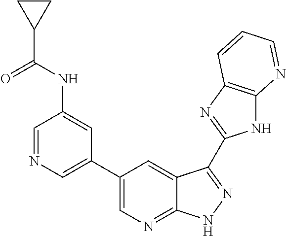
C1=NC=C(C2=CN=C3C(=C2)C(C2=NC4=C(N2)N=CC=C4)=NN3)C=C1NC(C1CC1)=O
